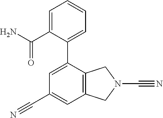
C1(C2=CC(C#N)=CC3=C2CN(C#N)C3)=CC=CC=C1C(N)=O
